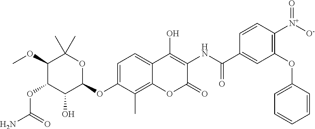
NC(=O)OC1C(O)C(OC2=CC=C3C(=C2C)OC(=O)C(NC(=O)C2=CC(OC4=CC=CC=C4)=C([N+](=O)[O-])C=C2)=C3O)OC(C)(C)C1OC
